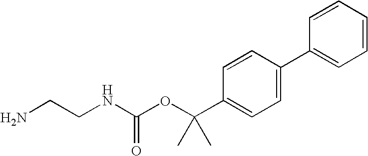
NCCNC(OC(C1=CC=C(C2=CC=CC=C2)C=C1)(C)C)=O
